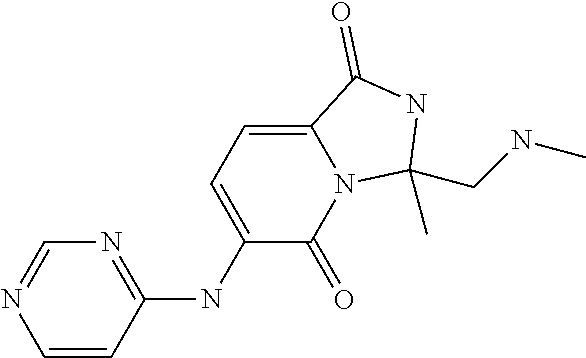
C1=CC(NC2=CC=C3N(C2=O)C(CNC)(C)NC3=O)=NC=N1
